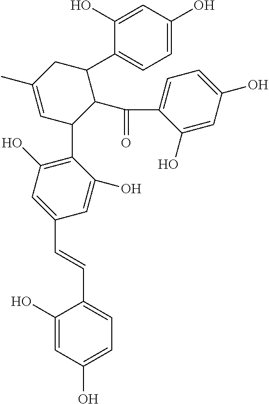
C1(O)=CC(O)=CC=C1C1CC(C)=CC(C2=C(O)C=C(C=CC3=CC=C(O)C=C3O)C=C2O)C1C(C1=CC=C(O)C=C1O)=O
